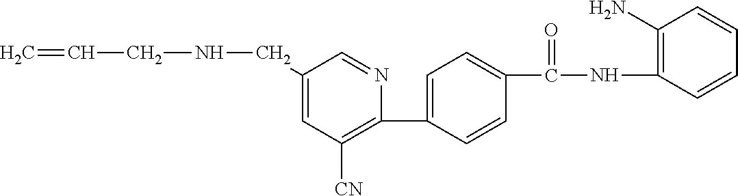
C1(C2=CC=C(C(NC3=C(N)C=CC=C3)=O)C=C2)=C([CN])C=C(CNCC=C)C=N1
